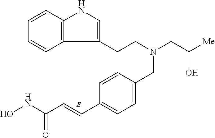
C1=CC2=C(C=C1)C(CCN(CC([Me])O)CC1=CC=C(C=CC(NO)=O)C=C1)=CN2
